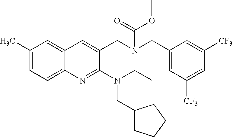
C1(C)=CC=C2C(=C1)C=C(CN(CC1=CC([CF3])=CC([CF3])=C1)C(=O)OC)C(N(CC)CC1CCCC1)=N2
